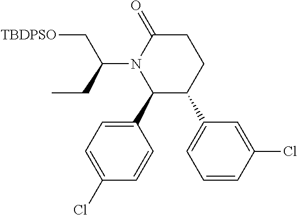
C1(C2=CC=C(Cl)C=C2)C(C2=CC=CC(Cl)=C2)CCC(=O)N1C(CC)C[TBDPSO]
